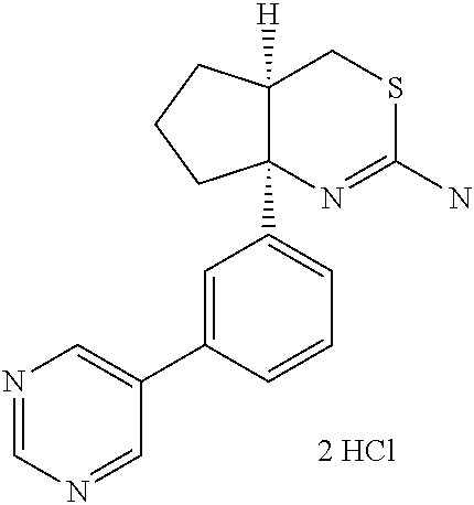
[2 HCl].C12([H])C(C3=CC=CC(C4=CN=CN=C4)=C3)(N=C(N)SC1)CCC2
